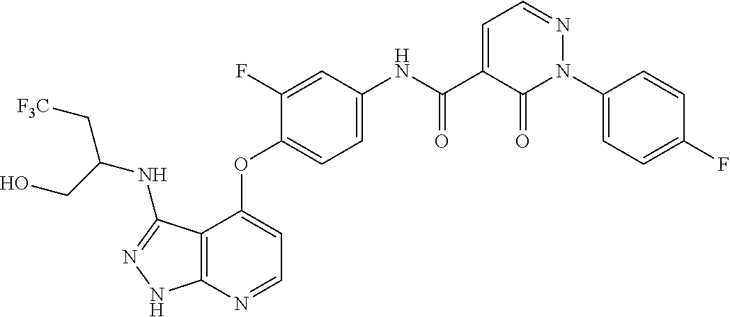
C12=C(N=CC=C1OC1=CC=C(NC(C3=CC=NN(C4=CC=C(F)C=C4)C3=O)=O)C=C1F)NN=C2NC(C[F3C])CO
